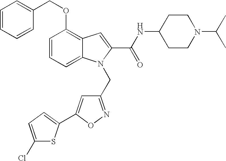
C1(OCC2=CC=CC=C2)=C2C(=CC=C1)N(CC1=NOC(C3=CC=C(Cl)S3)=C1)C(C(NC1CCN(C(C)C)CC1)=O)=C2
